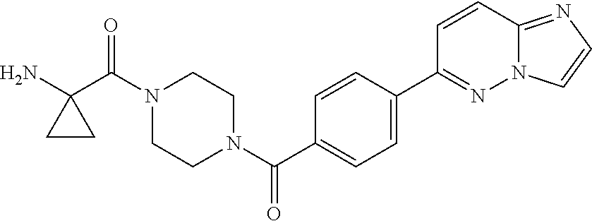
NC1(C(N2CCN(C(=O)C3=CC=C(C4=NN5C(=NC=C5)C=C4)C=C3)CC2)=O)CC1
